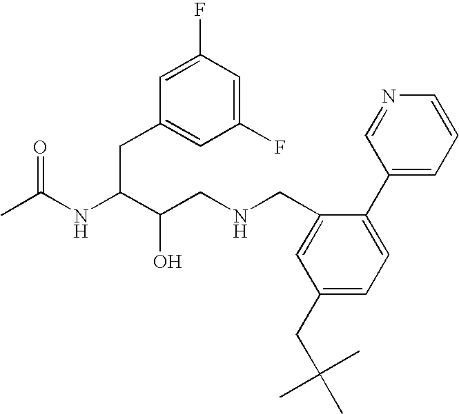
CC(NC(C(CNCC1=CC(CC(C)(C)C)=CC=C1C1=CC=CN=C1)O)CC1=CC(F)=CC(F)=C1)=O
